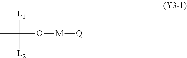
CC([L2])([L1])O[M][Q]
